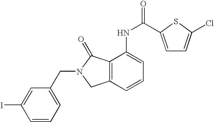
C1=CC=C(CN2C(=O)C3=C(C2)C=CC=C3NC(=O)C2=CC=C(Cl)S2)C=C1I
